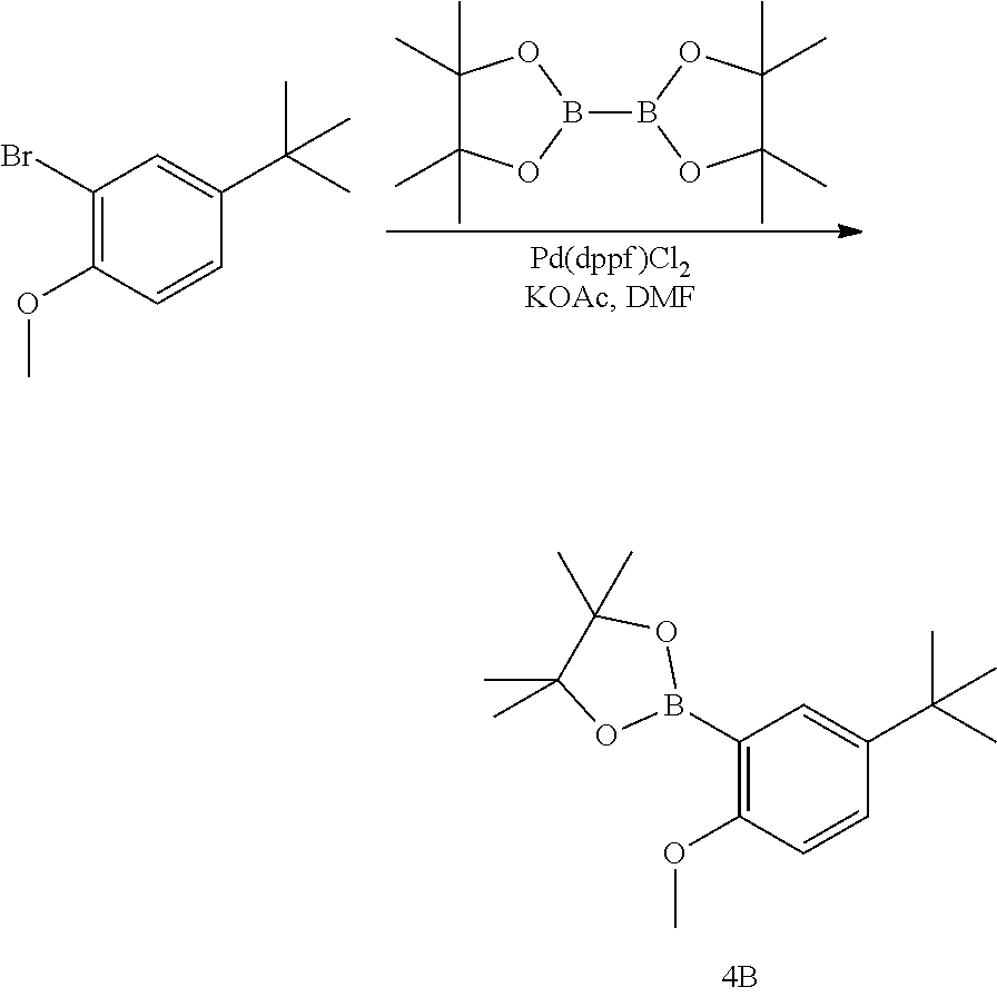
C1=CC(C(C)(C)C)=CC(Br)=C1OC.O1B(B2OC(C)(C)C(C)(C)O2)OC(C)(C)C1(C)C.C1=CC(C(C)(C)C)=CC(B2OC(C)(C)C(C)(C)O2)=C1OC
